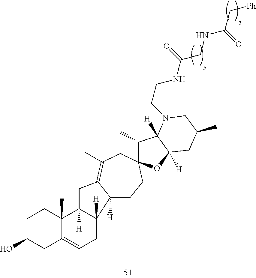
C1C(O)CC2=CCC3([H])C4([H])CCC5(CC(C)=C4CC3([H])C2(C)C1)C(C)C1([H])C([H])(O5)CC(C)CN1CCNC(CNC(C[Ph])=O)=O
